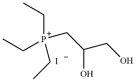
C([P+](CC)(CC)CC(O)CO)C.[I-]
